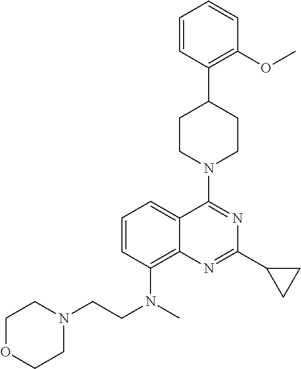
C1=CC(C2CCN(C3=NC(C4CC4)=NC4=C(N(C)CCN5CCOCC5)C=CC=C34)CC2)=C(OC)C=C1
